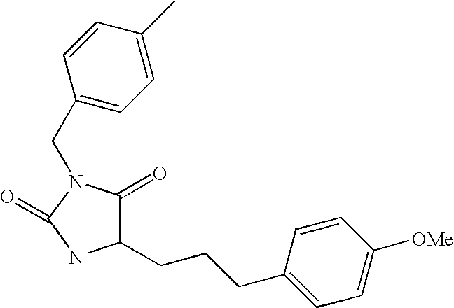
C1(=O)C(CCCC2=CC=C([OMe])C=C2)NC(=O)N1CC1=CC=C(C)C=C1
